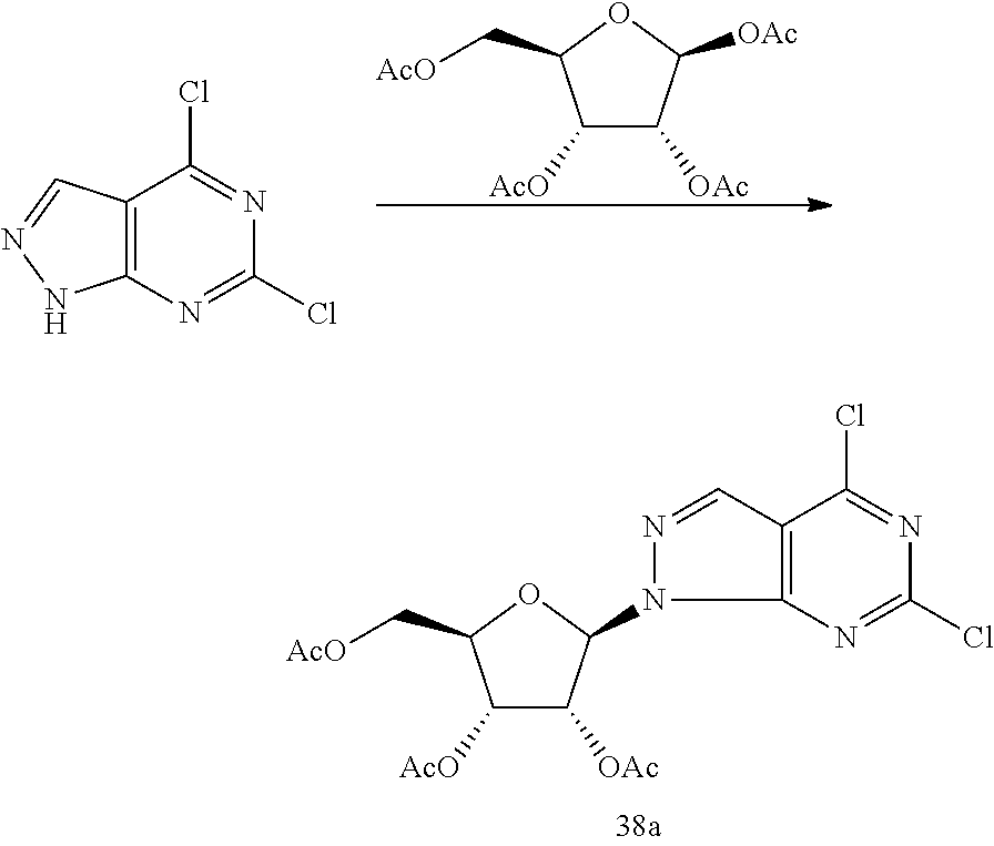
C12=C(N=C(Cl)N=C1Cl)NN=C2.C1([AcO])C([OAc])C([OAc])OC1C[AcO].C12=C(N=C(Cl)N=C1Cl)N(C1C([OAc])C([AcO])C(C[AcO])O1)N=C2
